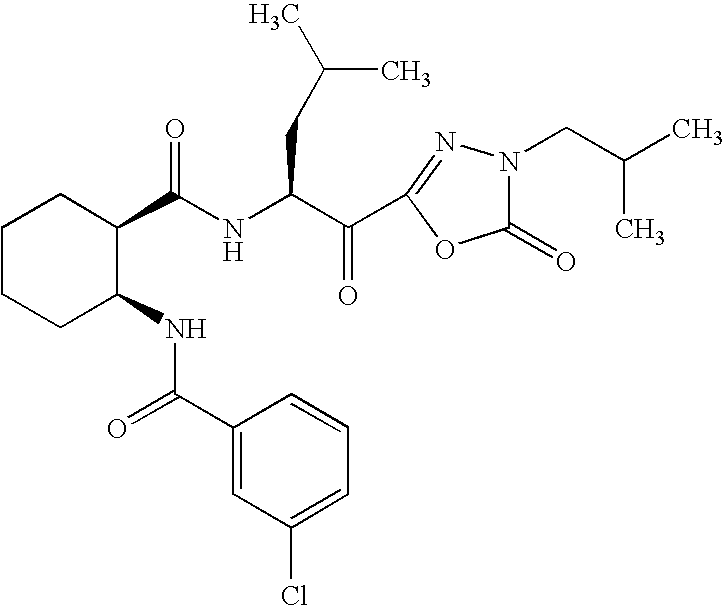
N(C(C(C1=NN(CC(C)C)C(=O)O1)=O)CC(C)C)C(=O)C1CCCCC1NC(=O)C1=CC(Cl)=CC=C1
